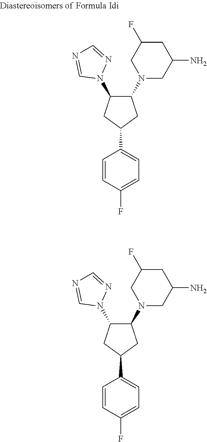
N1(C2C(N3N=CN=C3)CC(C3=CC=C(F)C=C3)C2)CC(N)CC(F)C1.N1(C2C(N3N=CN=C3)CC(C3=CC=C(F)C=C3)C2)CC(N)CC(F)C1
